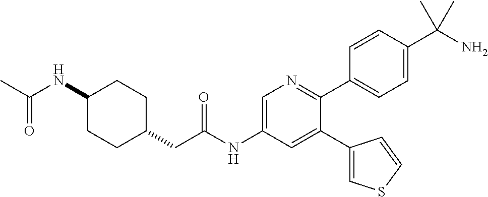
C1(NC(=O)C)CCC(CC(NC2=CN=C(C3=CC=C(C(N)(C)C)C=C3)C(C3=CSC=C3)=C2)=O)CC1
